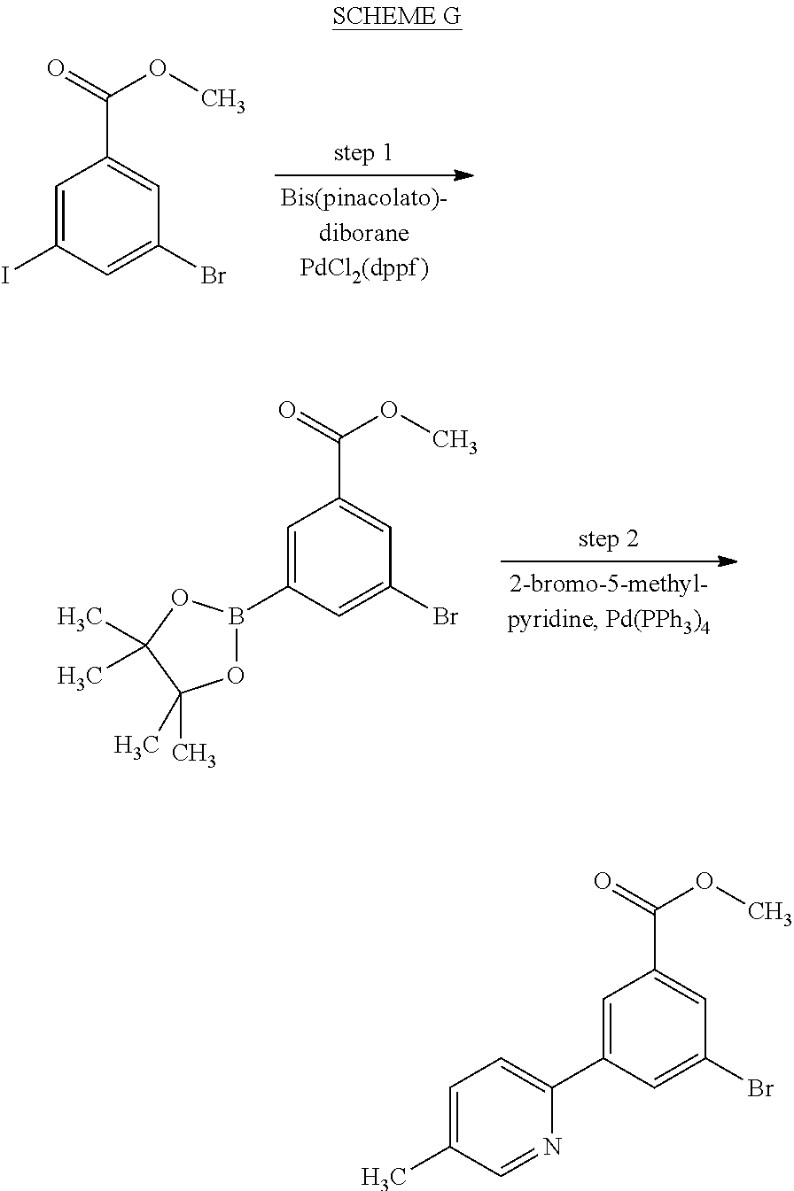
C1=C(I)C=C(Br)C=C1C(=O)OC.C1=C(B2OC(C)(C)C(C)(C)O2)C=C(Br)C=C1C(=O)OC.C1=C(C2=CC=C(C)C=N2)C=C(Br)C=C1C(=O)OC
